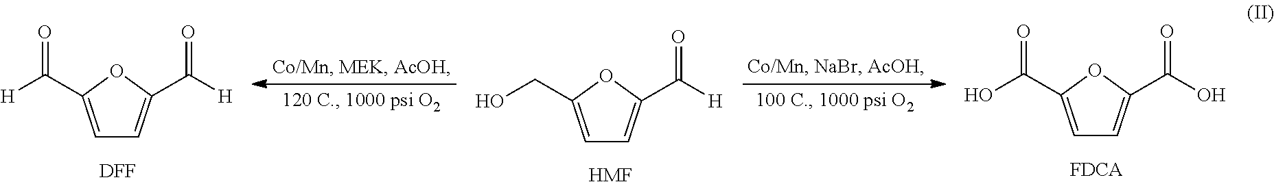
C1=C(C([H])=O)OC(C([H])=O)=C1.[DFF].C1=C(CO)OC(C([H])=O)=C1.[HMF].C1=C(C(O)=O)OC(C(O)=O)=C1.[FDCA]
